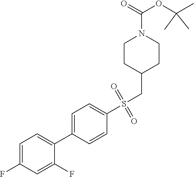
C1CC(CS(=O)(=O)C2=CC=C(C3=CC=C(F)C=C3F)C=C2)CCN1C(OC(C)(C)C)=O
